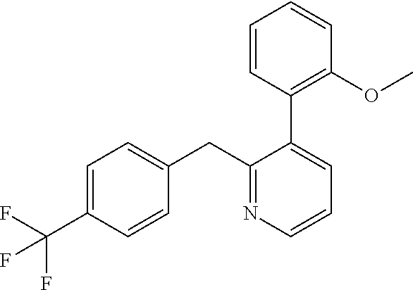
C1=C(C(F)(F)F)C=CC(CC2=NC=CC=C2C2=C(OC)C=CC=C2)=C1
